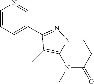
C1=CC=C(C2=NN3CCC(=O)N(C)C3=C2C)C=N1
